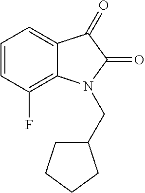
C12=CC=CC(F)=C1N(CC1CCCC1)C(=O)C2=O
